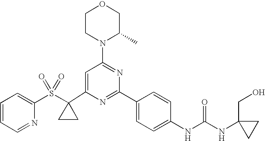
C1(C2(S(C3=CC=CC=N3)(=O)=O)CC2)=CC(N2C(C)COCC2)=NC(C2=CC=C(NC(=O)NC3(CO)CC3)C=C2)=N1
